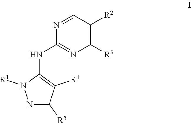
C1=NC(NC2=C([R4])C([R5])=NN2[R1])=NC([R3])=C1[R2]
